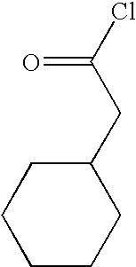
C1CCC(CC(=O)Cl)CC1
